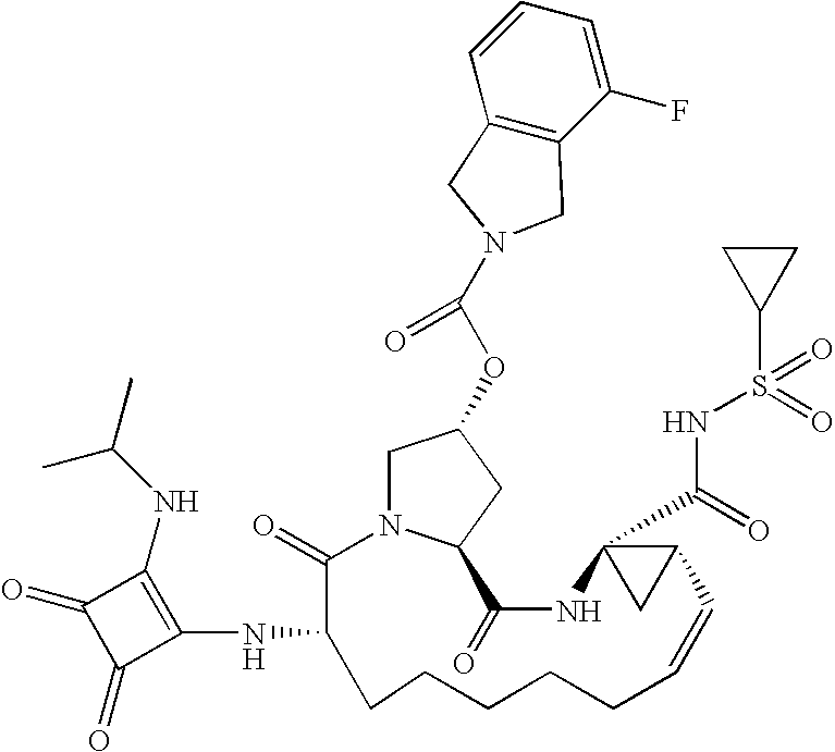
C1N2C(CC1OC(N1CC3=C(C(F)=CC=C3)C1)=O)C(=O)NC1(C(=O)NS(=O)(C3CC3)=O)CC1C=CCCCCCC(NC1=C(NC(C)C)C(=O)C1=O)C2=O
